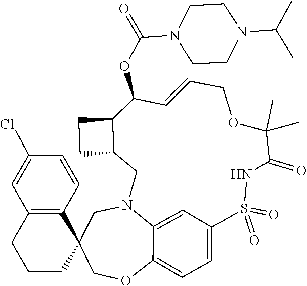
C1N2C3=CC(=CC=C3OCC13CCCC1=C3C=CC(Cl)=C1)S(=O)(=O)NC(=O)C(C)(C)OCC=CC(OC(N1CCN(C(C)C)CC1)=O)C1C(C2)CC1
